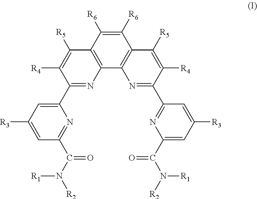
C12=C(C3=C(C([R6])=C1[R6])C([R5])=C([R4])C(C1=NC(C(=O)N([R1])[R2])=CC([R3])=C1)=N3)N=C(C1=CC([R3])=CC(C(=O)N([R1])[R2])=N1)C([R4])=C2[R5]
